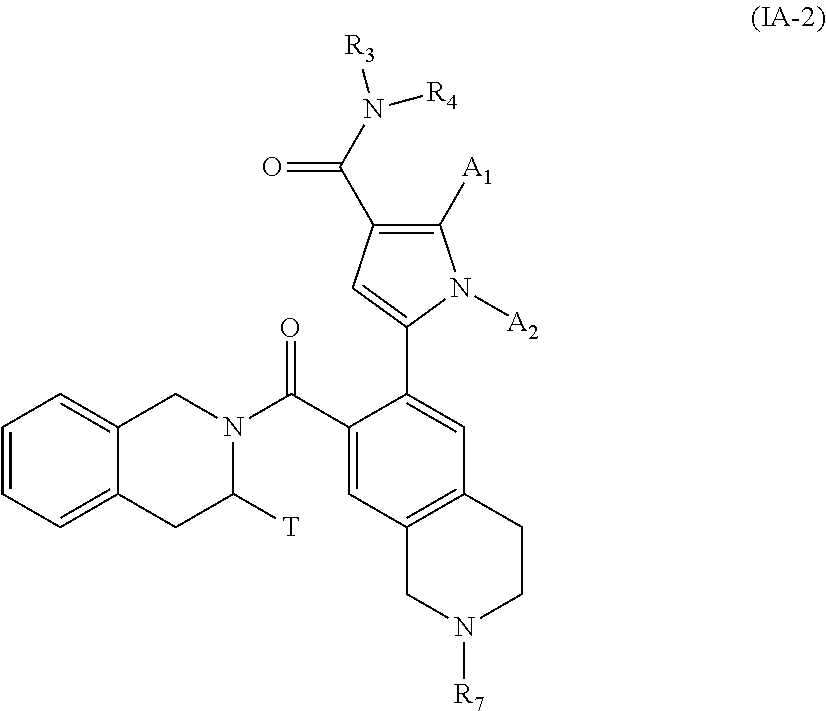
C1=CC=C2C(=C1)CN(C(=O)C1=CC3=C(C=C1C1=CC(C(N([R3])[R4])=O)=C([A1])N1[A2])CCN([R7])C3)C([T])C2
